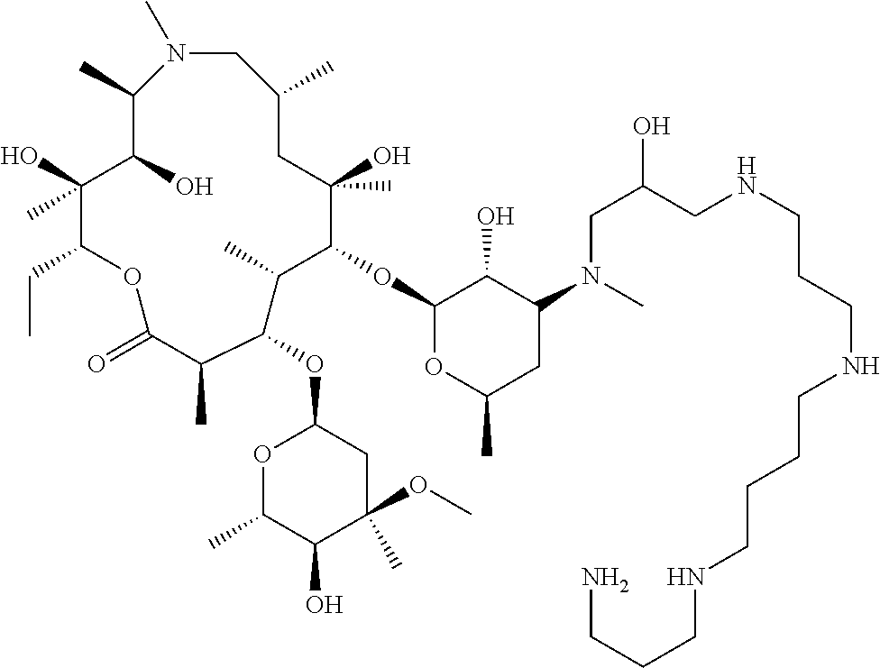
N1(C)CC(C)CC(O)(C)C(OC2OC(C)CC(N(CC(CNCCCNCCCCNCCCN)O)C)C2O)C(C)C(OC2OC(C)C(O)C(C)(OC)C2)C(C)C(=O)OC(CC)C(O)(C)C(O)C1C
